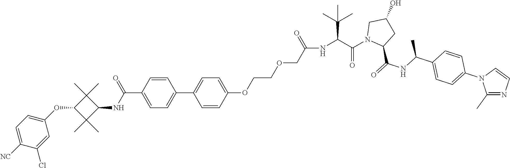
C1=C(C(NC2C(C)(C)C(OC3=CC=C([NC])C(Cl)=C3)C2(C)C)=O)C=CC(C2=CC=C(OCCOCC(NC(C(=O)N3C(C(NC(C4=CC=C(N5C(C)=NC=C5)C=C4)C)=O)CC(O)C3)C(C)(C)C)=O)C=C2)=C1
